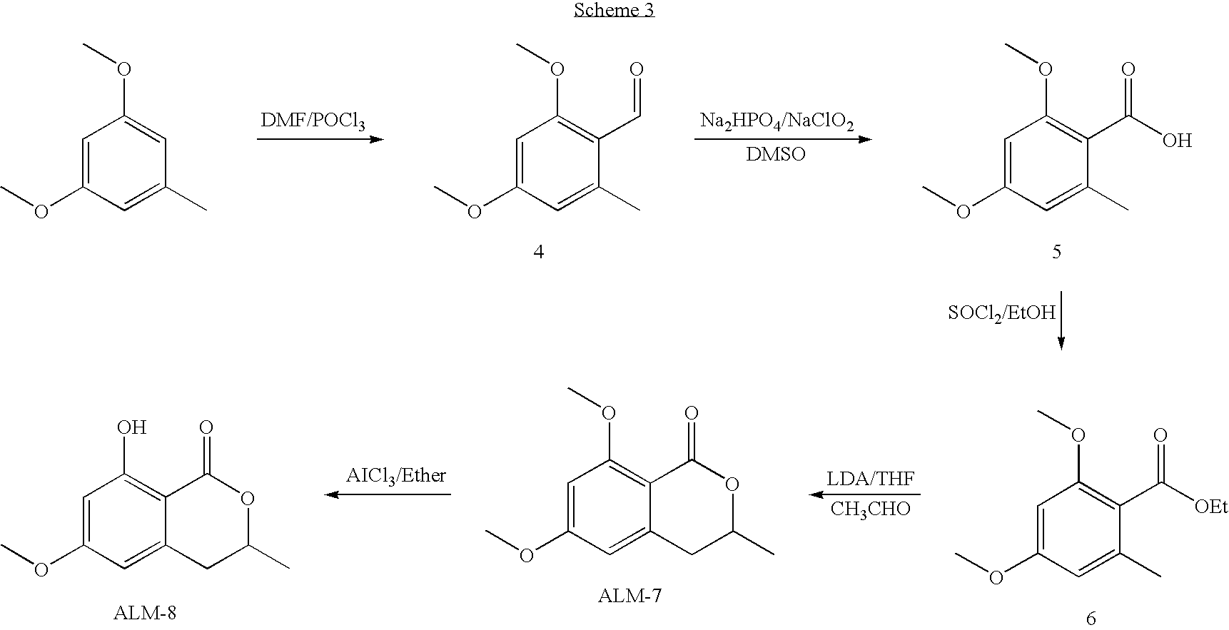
C1=C(OC)C=C(C)C(C(=O)O)=C1OC.C1=C(OC)C=C(C)C(C=O)=C1OC.C1=C(OC)C=C(C)C=C1OC.[CH3CHO].C1=C(OC)C=C2C(=C1O)C(=O)OC(C)C2.C1=C(OC)C=C2C(=C1OC)C(=O)OC(C)C2.C1=C(OC)C=C(C)C(C(=O)[OEt])=C1OC
